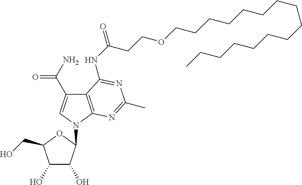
C1(O)C(O)C(N2C=C(C(N)=O)C3=C2N=C(C)N=C3NC(=O)CCOCCCCCCCCCCCCCCCC)OC1CO
